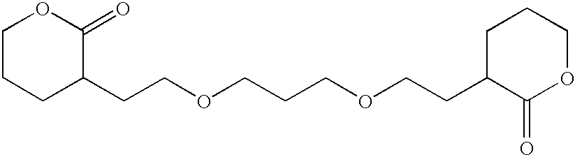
C1CCC(CCOCCCOCCC2C(=O)OCCC2)C(=O)O1
